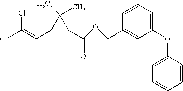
C1=C(OC2=CC=CC(COC(=O)C3C(C)(C)C3C=C(Cl)Cl)=C2)C=CC=C1
